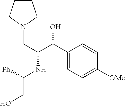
[Ph]C(NC(C(C1=CC=C([OMe])C=C1)O)CN1CCCC1)CO
